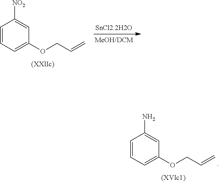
C1=CC=C(OCC=C)C=C1[NO2].C1=CC=C(OCC=C)C=C1N
